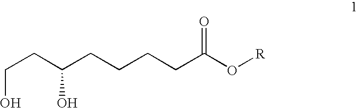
C(CC(CCCCC(O[R])=O)O)O
